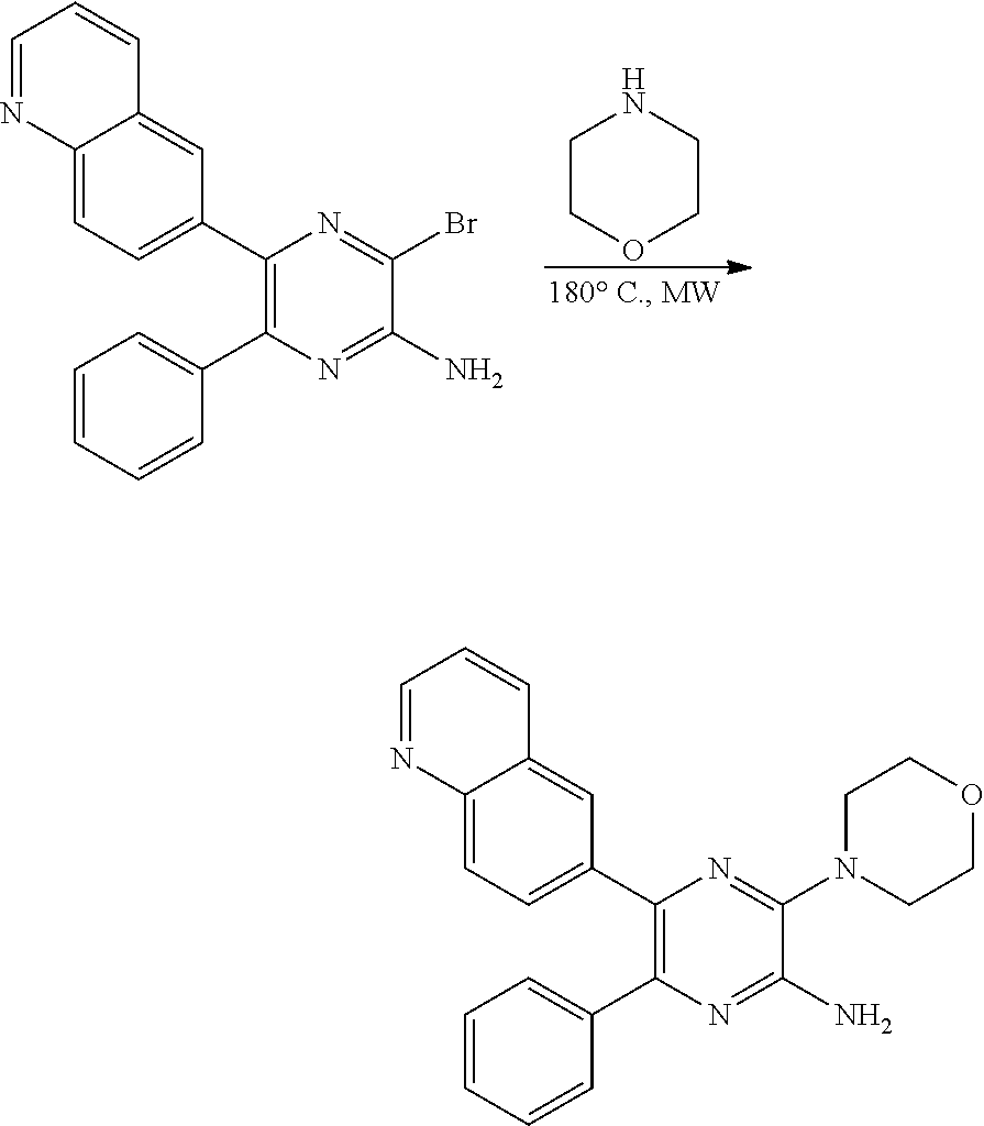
C1(C2=CC=C3C(=C2)C=CC=N3)=C(C2=CC=CC=C2)N=C(N)C(Br)=N1.C1COCCN1.C1(C2=CC=C3C(=C2)C=CC=N3)=C(C2=CC=CC=C2)N=C(N)C(N2CCOCC2)=N1
